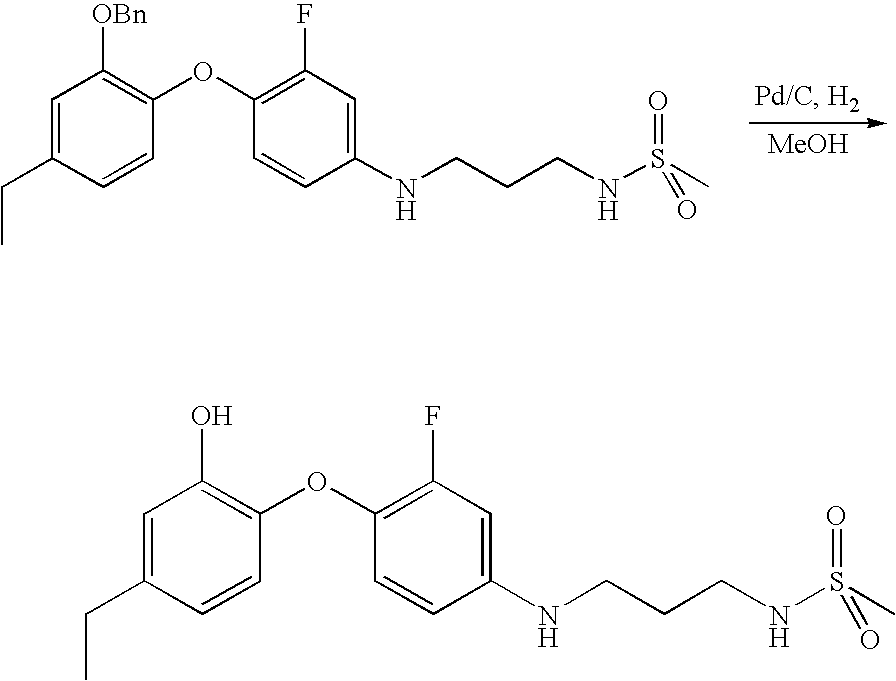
[MeOH].C1=C(CC)C=CC(OC2=C(F)C=C(NCCCNS(C)(=O)=O)C=C2)=C1[OBn].C1=C(CC)C=CC(OC2=C(F)C=C(NCCCNS(C)(=O)=O)C=C2)=C1O
